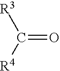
C(=O)([R3])[R4]
